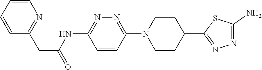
C1=CC=CN=C1CC(=O)NC1=NN=C(N2CCC(C3=NN=C(N)S3)CC2)C=C1
